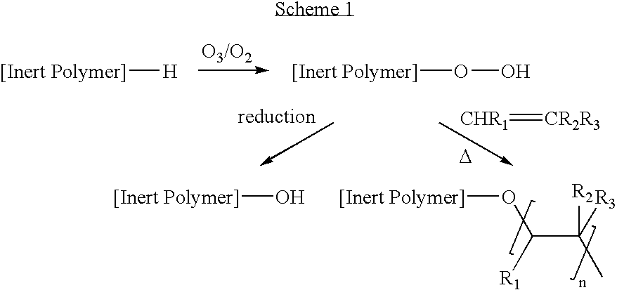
[[Inert Polymer]][H].[[Inert Polymer]]OO.[D].[CHR1]=[CR2R3].[[Inert Polymer]]O.[[Inert Polymer]]OC([R1])C([R3])(C)[R2]
